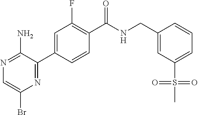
N1=C(N)C(C2=CC(F)=C(C(NCC3=CC(S(=O)(C)=O)=CC=C3)=O)C=C2)=NC(Br)=C1
